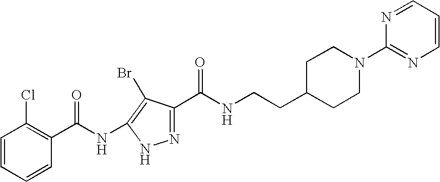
C1=CC=CC(C(=O)NC2=C(Br)C(C(NCCC3CCN(C4=NC=CC=N4)CC3)=O)=NN2)=C1Cl
